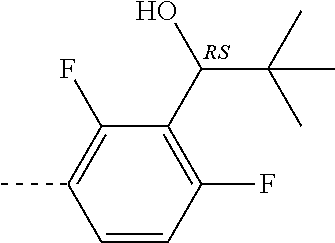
C1=CC(F)=C(C(C(C)(C)C)O)C(F)=C1C
